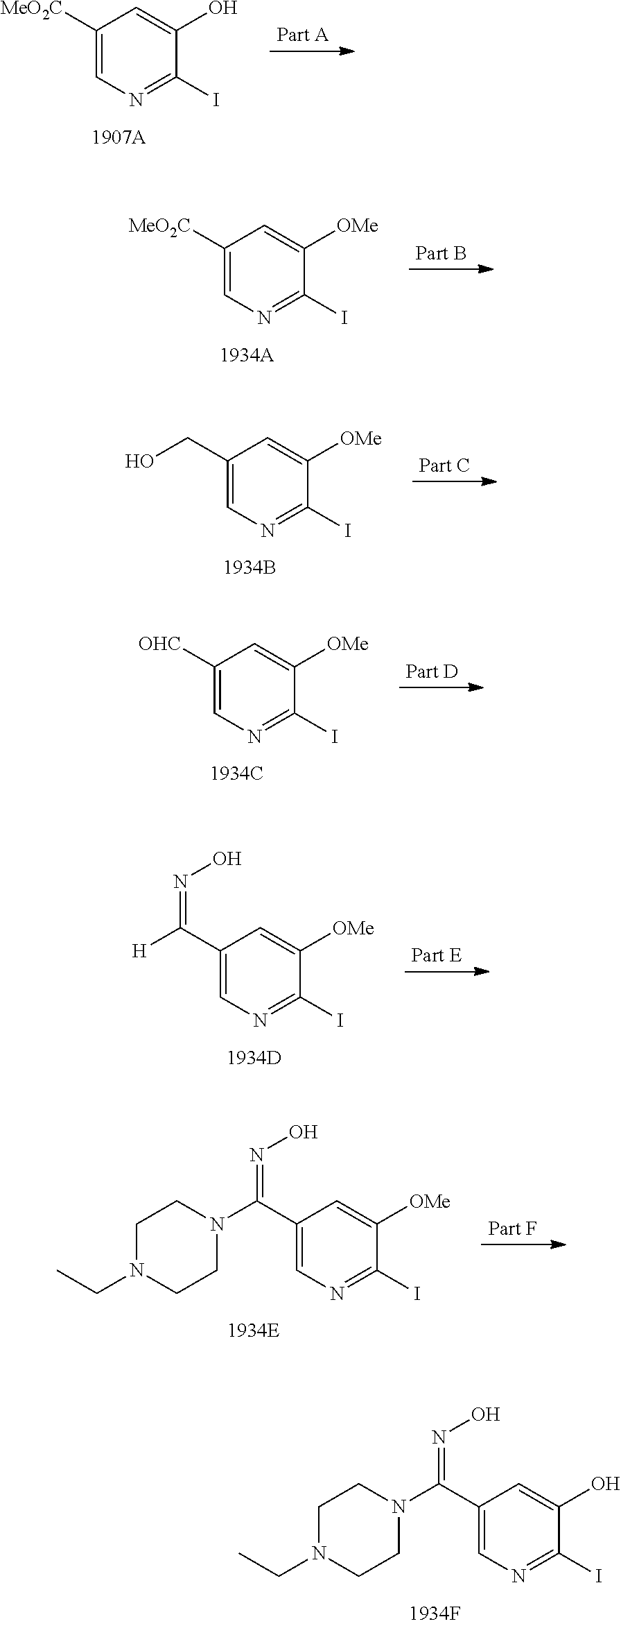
C1(C(N2CCN(CC)CC2)=NO)=CN=C(I)C(O)=C1.C1([MeO2C])=CN=C(I)C(O)=C1.C1([MeO2C])=CN=C(I)C([OMe])=C1.C1(CO)=CN=C(I)C([OMe])=C1.C1([OHC])=CN=C(I)C([OMe])=C1.C1(C([H])=NO)=CN=C(I)C([OMe])=C1.C1(C(N2CCN(CC)CC2)=NO)=CN=C(I)C([OMe])=C1
